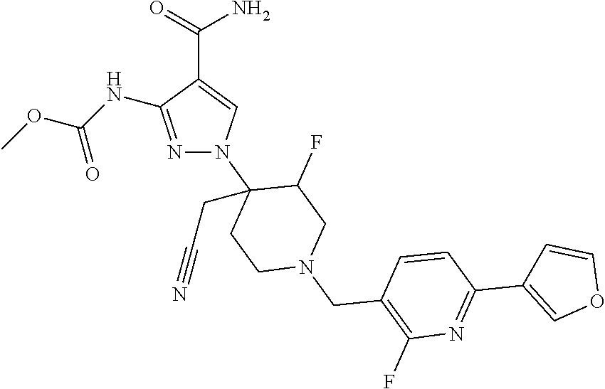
N1=C(NC(OC)=O)C(C(=O)N)=CN1C1(CC#N)CCN(CC2=C(F)N=C(C3=COC=C3)C=C2)CC1F
